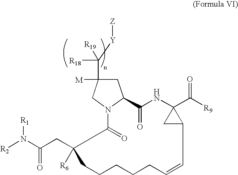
[R2]N(C(CC1([R6])C(=O)N2C(CC(C([Y][Z])([R19])[R18])([M])C2)C(=O)NC2(C([R9])=O)CC2C=CCCCCC1)=O)[R1]
